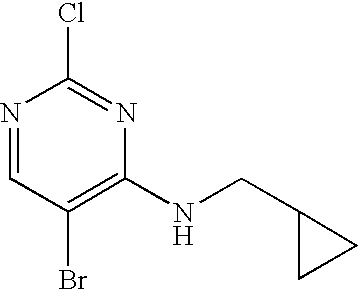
N1=CC(Br)=C(NCC2CC2)N=C1Cl
